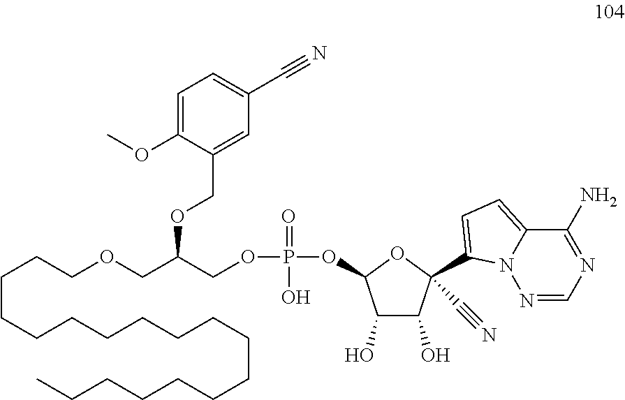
C(CCCCCCCCCCCCCCC)CCOCC(COP(=O)(O)OC1C(O)C(O)C(C#N)(C2=CC=C3C(N)=NC=NN32)O1)OCC1=CC(C#N)=CC=C1OC
